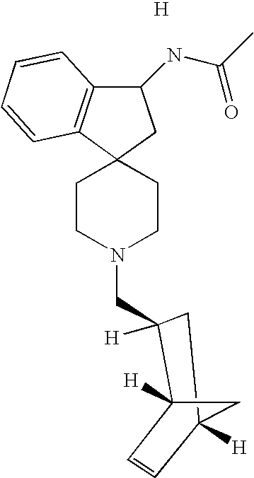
C12(CCN(CC3([H])C4([H])C=CC([H])(C3)C4)CC1)CC(NC(C)=O)C1=C2C=CC=C1.[H]
